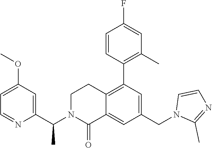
C1=C(OC)C=C(C(N2C(=O)C3=CC(CN4C(C)=NC=C4)=CC(C4=C(C)C=C(F)C=C4)=C3CC2)C)N=C1
